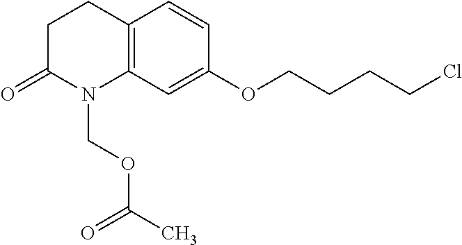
C1C(=O)N(COC(=O)C)C2=C(C1)C=CC(OCCCCCl)=C2
